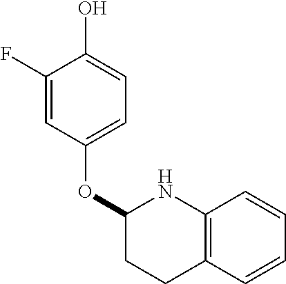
C1(F)=CC(OC2CCC3=C(N2)C=CC=C3)=CC=C1O
